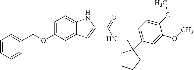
O(C1=CC=C(C2(CNC(C3=CC4=CC(OCC5=CC=CC=C5)=CC=C4N3)=O)CCCC2)C=C1OC)C
